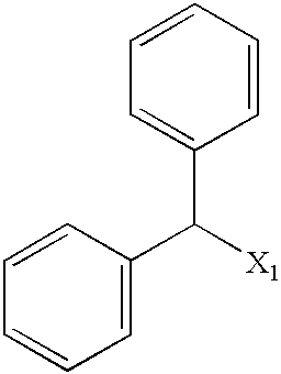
C1(C([X1])C2=CC=CC=C2)=CC=CC=C1
